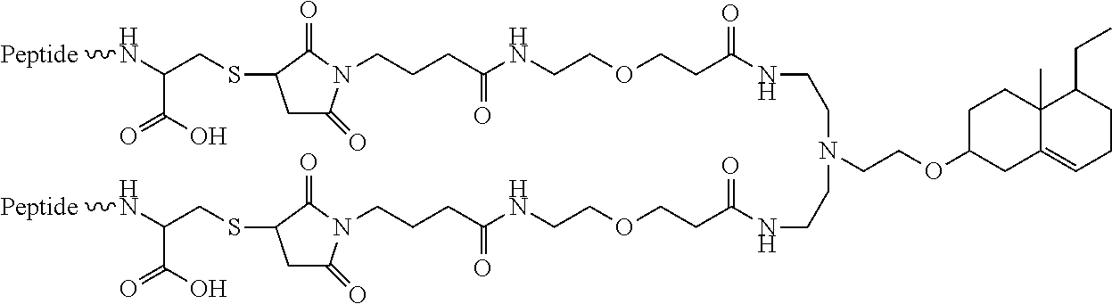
N(C(CSC1CC(=O)N(CCCC(NCCOCCC(NCCN(CCNC(CCOCCNC(CCCN2C(=O)CC(SCC(N[Peptide])C(O)=O)C2=O)=O)=O)CCOC2CC3=CCCC(CC)C3(C)CC2)=O)=O)C1=O)C(O)=O)[Peptide]
